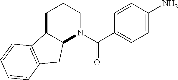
C1C2C(N(C(=O)C3=CC=C(N)C=C3)CC1)CC1=C2C=CC=C1
